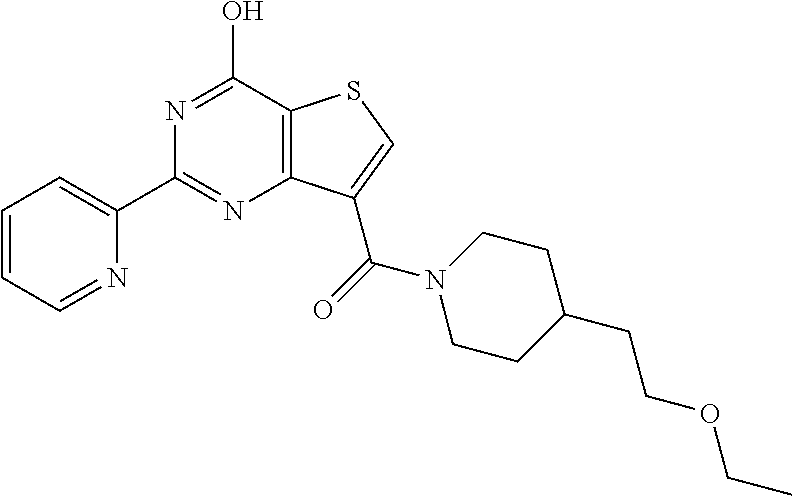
C12=C(C(O)=NC(C3=CC=CC=N3)=N1)SC=C2C(=O)N1CCC(CCOCC)CC1
